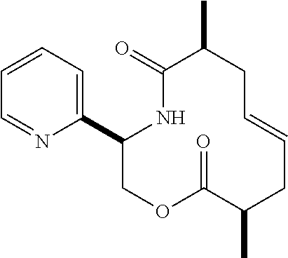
C1(C2=CC=CC=N2)COC(=O)C(C)CC=CCC(C)C(=O)N1
